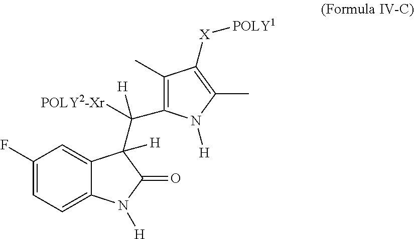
C1(F)=CC=C2C(=C1)C(C(C1=C(C)C([X][POLY1])=C(C)N1[H])([POLY2-Xr])[H])([H])C(=O)N2[H]
